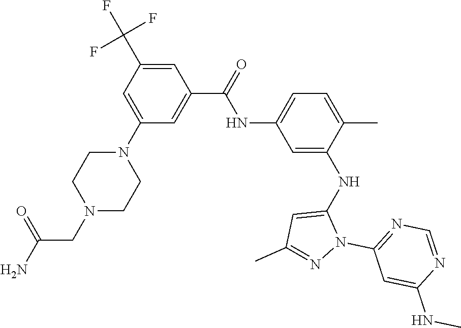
C1(NC(C2=CC(N3CCN(CC(N)=O)CC3)=CC(C(F)(F)F)=C2)=O)=CC=C(C)C(NC2=CC(C)=NN2C2=NC=NC(NC)=C2)=C1
